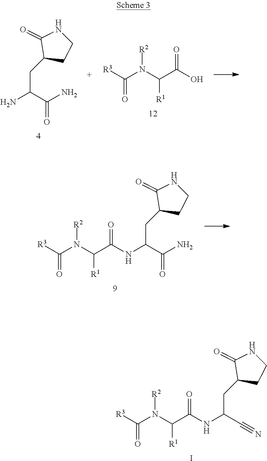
NC(C(N)=O)CC1CCNC1=O.[R3]C(N(C(C(O)=O)[R1])[R2])=O.[R3]C(N(C(C(=O)NC(C(N)=O)CC1CCNC1=O)[R1])[R2])=O.[R3]C(N(C(C(=O)NC(C#N)CC1CCNC1=O)[R1])[R2])=O.I
